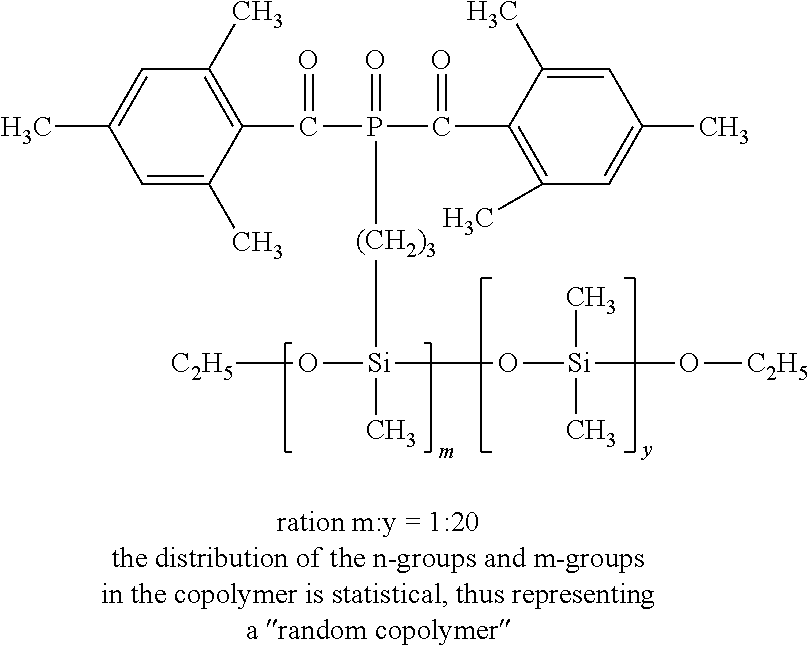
C1=C(C)C(C(=O)P(=O)(C(=O)C2=C(C)C=C(C)C=C2C)[(CH2)3][Si](O[C2H5])(O[Si](C)(C)O[C2H5])C)=C(C)C=C1C
